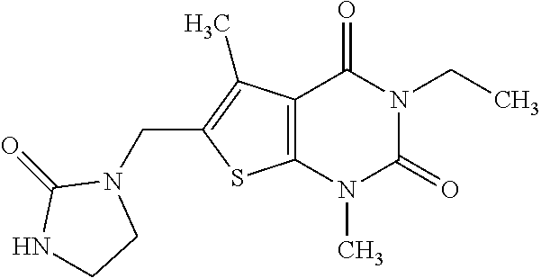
C12=C(N(C)C(=O)N(CC)C1=O)SC(CN1C(=O)NCC1)=C2C
